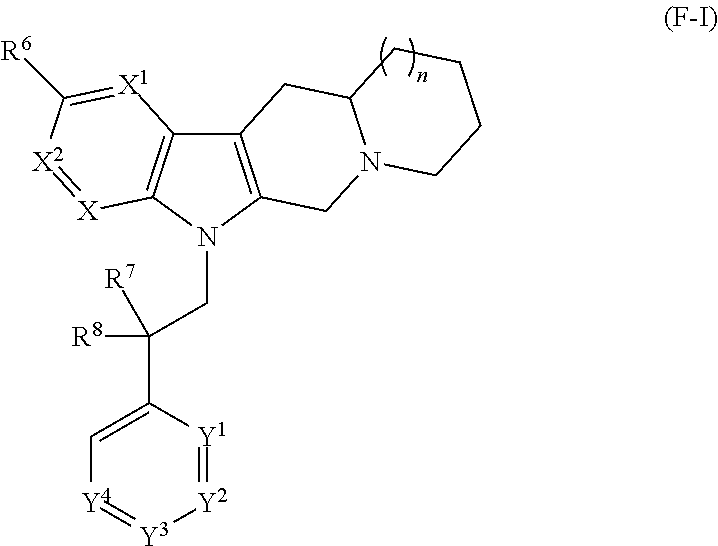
C12=C(N(CC([R8])(C3=C[Y4]=[Y3][Y2]=[Y1]3)[R7])C3=C1[X1]=C([R6])[X2]=[X]3)CN1C(C2)CCCC1
